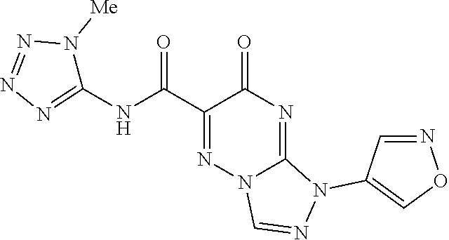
N1=C(C(=O)NC2=NN=NN2[Me])C(=O)N=C2N1C=NN2C1=CON=C1
